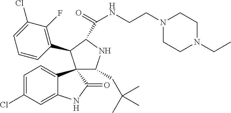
C1=C(Cl)C=C2C(=C1)C1(C(=O)N2)C(CC(C)(C)C)NC(C(=O)NCCN2CCN(CC)CC2)C1C1=C(F)C(Cl)=CC=C1
